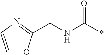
N(CC1=NC=CO1)C(*)=O
